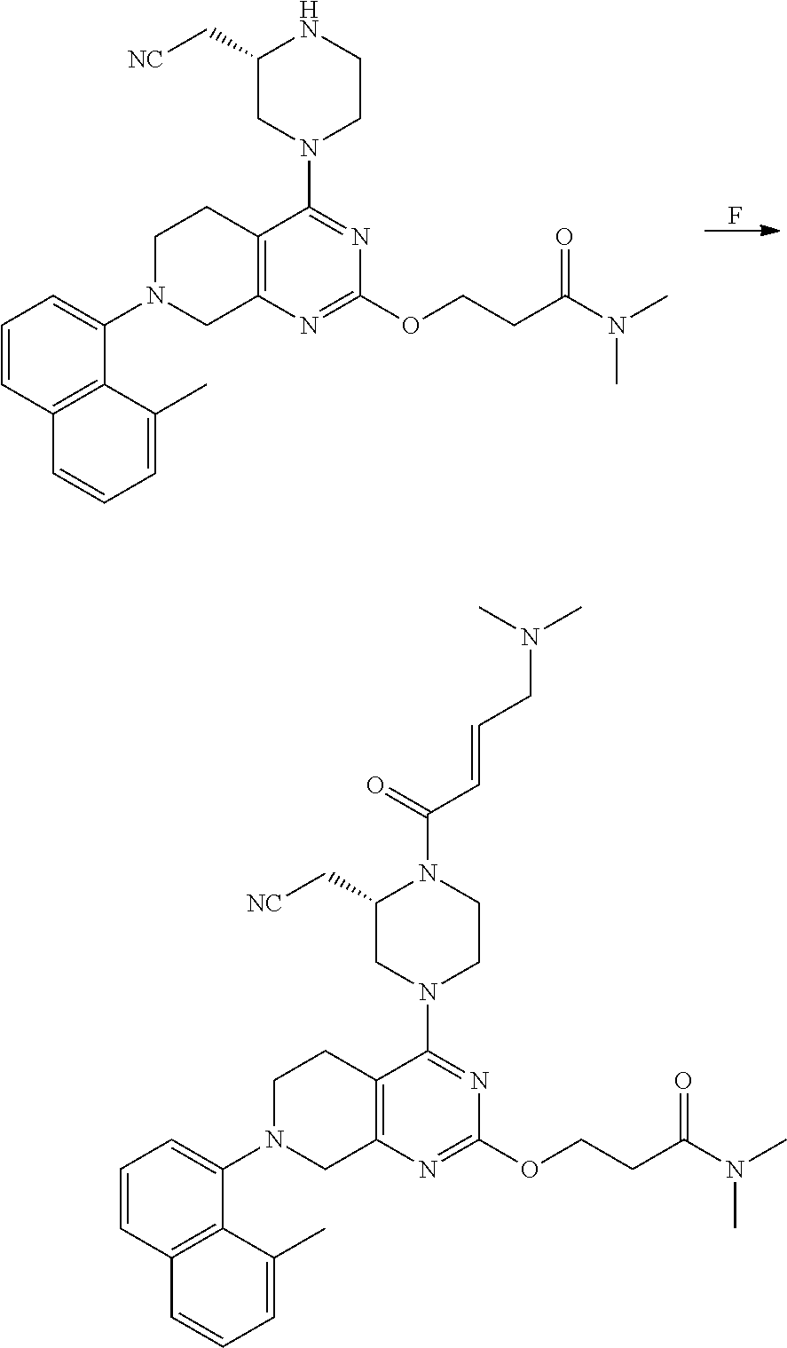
C1N(C2=CC=CC3=C2C(C)=CC=C3)CC2=C(C1)C(N1CCN(C(=O)C=CCN(C)C)C(C[NC])C1)=NC(OCCC(N(C)C)=O)=N2.C1N(C2=CC=CC3=C2C(C)=CC=C3)CC2=C(C1)C(N1CCNC(C[NC])C1)=NC(OCCC(N(C)C)=O)=N2.F
